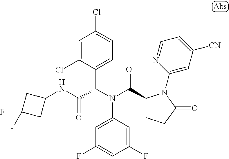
C1(C(N(C(C(NC2CC(F)(F)C2)=O)C2=CC=C(Cl)C=C2Cl)C2=CC(F)=CC(F)=C2)=O)CCC(=O)N1C1=CC([CN])=CC=N1
